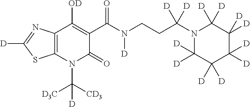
C12=C(N(C([CD3])([D3C])[D])C(=O)C(C(N(CCC(N3C([D])([D])C([D])([D])C([D])([D])C([D])([D])C3([D])[D])([D])[D])[D])=O)=C1[OD])SC([D])=N2
